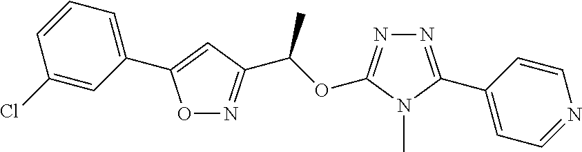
C1=CC=C(C2=CC(C(OC3=NN=C(C4=CC=NC=C4)N3C)C)=NO2)C=C1Cl
